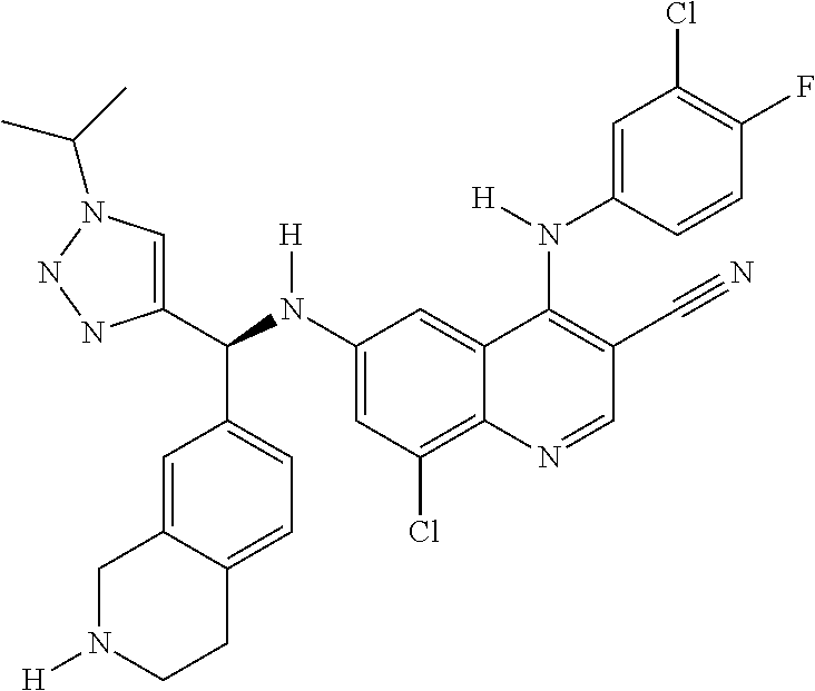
C1(N(C(C2=CN(C(C)C)NN2)C2=CC=C3C(=C2)CN([H])CC3)[H])=CC(Cl)=C2C(=C1)C(N(C1=CC(Cl)=C(F)C=C1)[H])=C(C#N)C=N2
